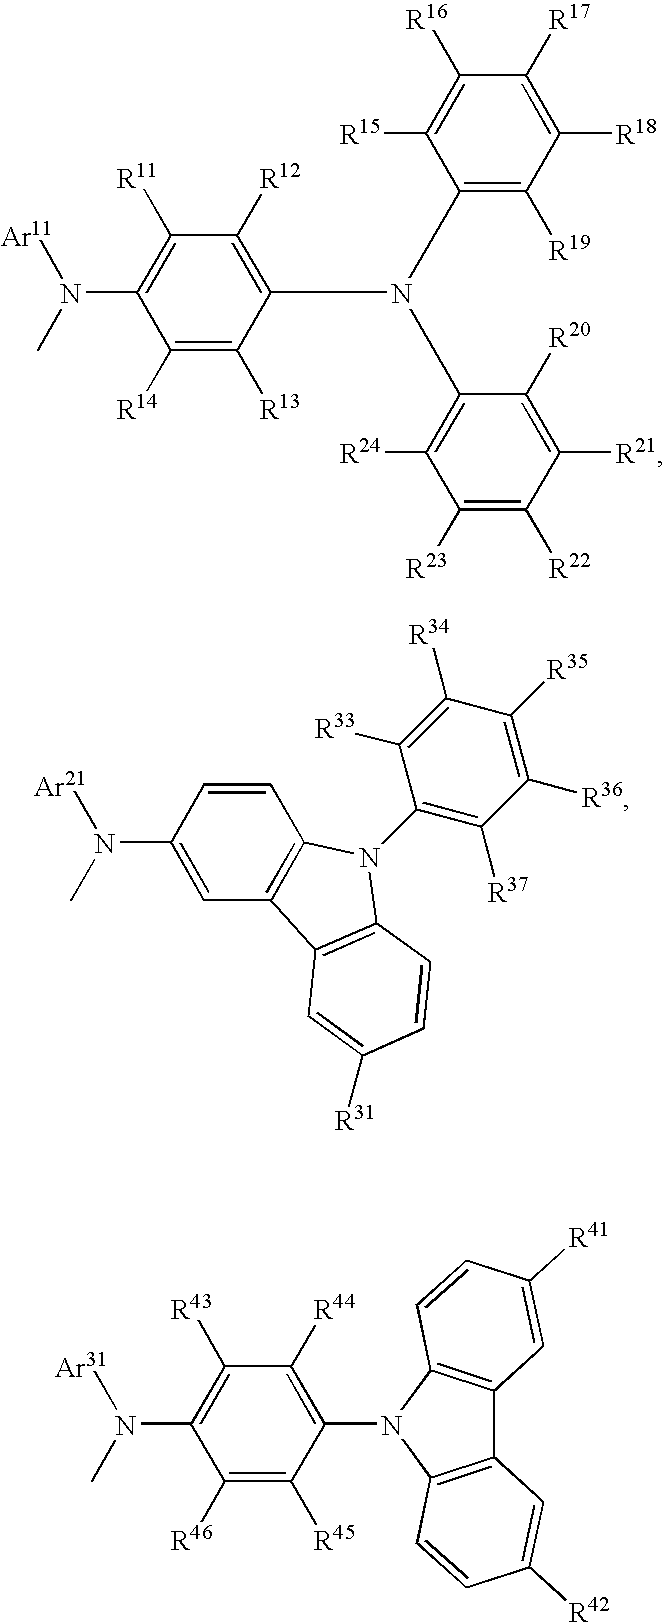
C1([R16])=C([R15])C(N(C2=C([R12])C([R11])=C(N(C)[Ar11])C([R14])=C2[R13])C2=C([R24])C([R23])=C([R22])C([R21])=C2[R20])=C([R19])C([R18])=C1[R17].C12=C(C=C(N(C)[Ar21])C=C1)C1=C(C=CC([R31])=C1)N2C1=C([R37])C([R36])=C([R35])C([R34])=C1[R33].C1(N2C3=C(C4=C2C=CC([R42])=C4)C=C([R41])C=C3)=C([R44])C([R43])=C(N(C)[Ar31])C([R46])=C1[R45]
